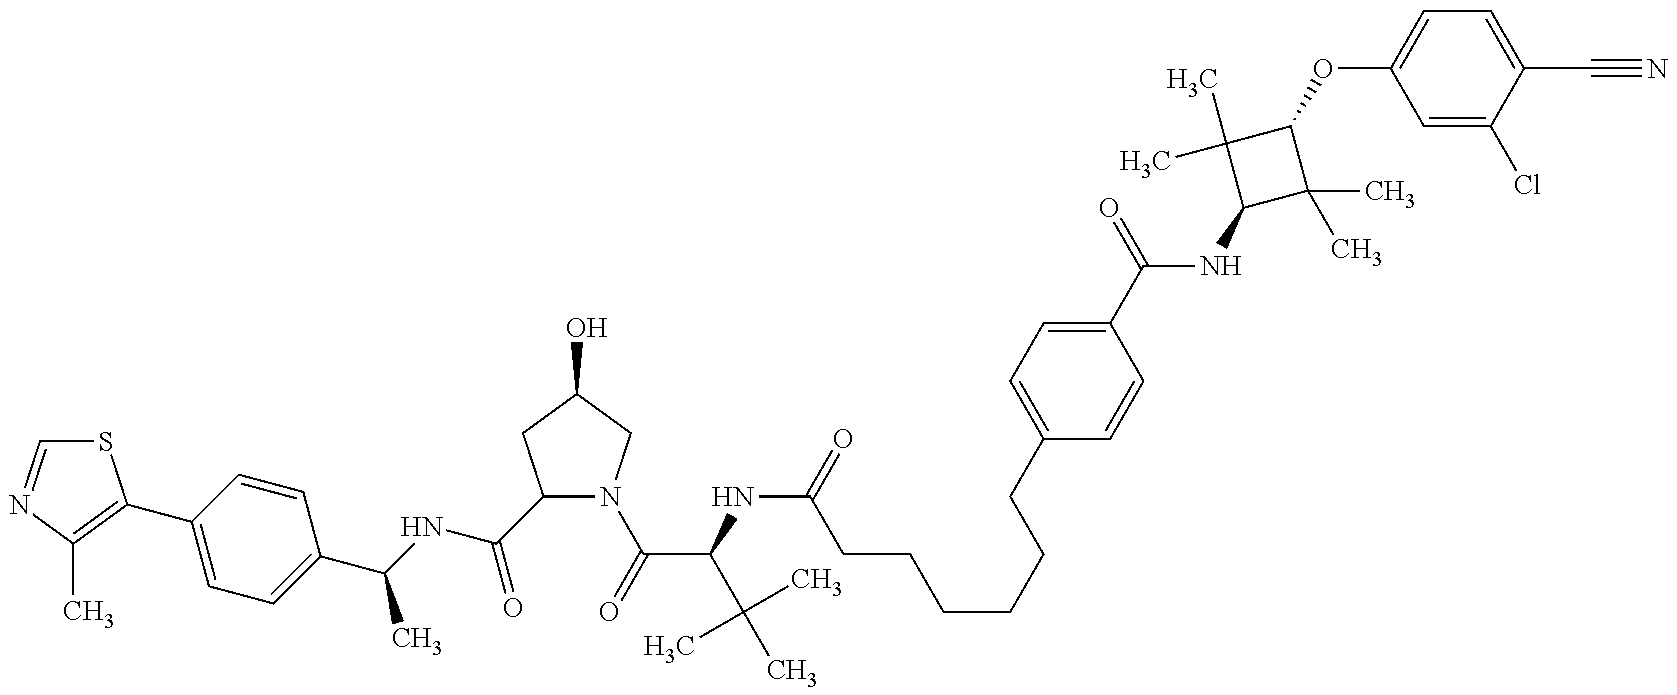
S1C=NC(C)=C1C1=CC=C(C(NC(=O)C2N(C(C(C(C)(C)C)NC(CCCCCCC3=CC=C(C(NC4C(C)(C)C(OC5=CC=C(C#N)C(Cl)=C5)C4(C)C)=O)C=C3)=O)=O)CC(O)C2)C)C=C1
